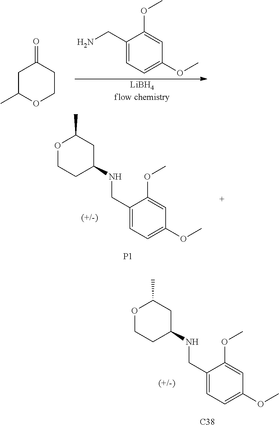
C1(CN)=CC=C(OC)C=C1OC.[LiBH4flow chemistry].C1C(C)OCCC1=O.C1C(NCC2=CC=C(OC)C=C2OC)CCOC1C.[C38].C1C(NCC2=CC=C(OC)C=C2OC)CCOC1C.[P1]
